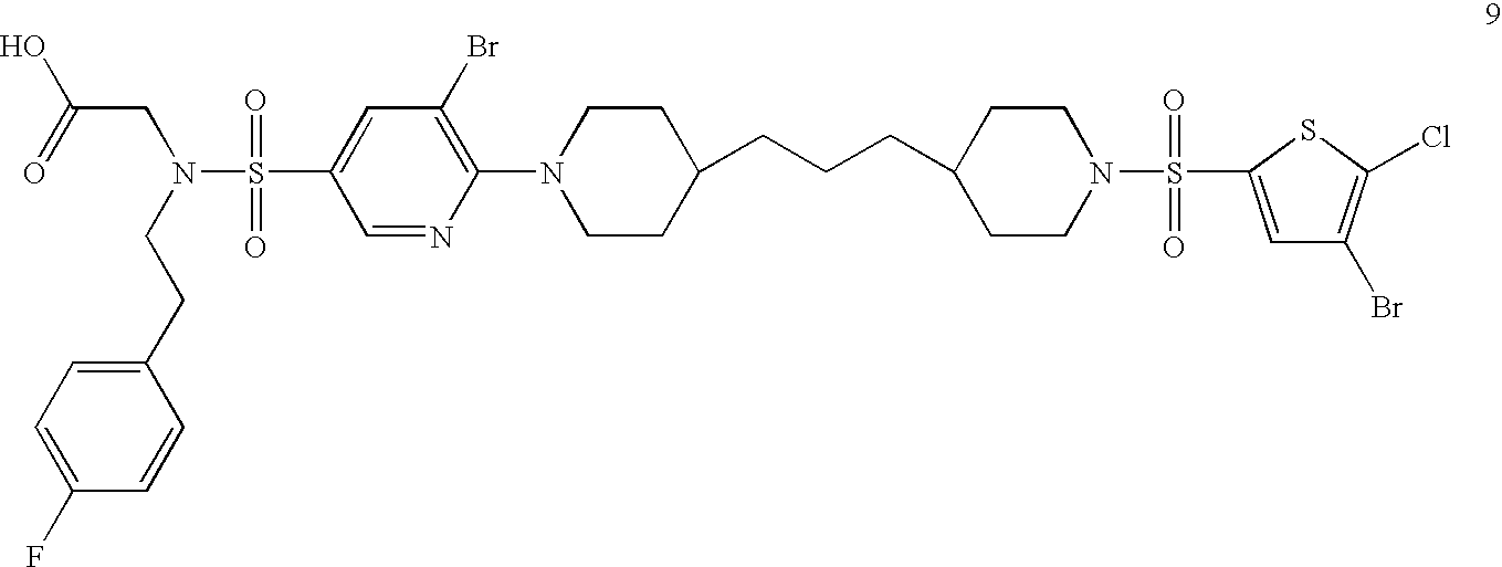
N(S(=O)(=O)C1=CC(Br)=C(N2CCC(CCCC3CCN(S(=O)(=O)C4=CC(Br)=C(Cl)S4)CC3)CC2)N=C1)(CC(O)=O)CCC1=CC=C(F)C=C1
